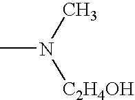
CN(C)[C2H4OH]
